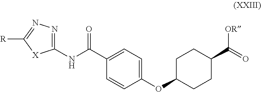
N1=C(NC(C2=CC=C(OC3CCC(C(=O)[OR])CC3)C=C2)=O)[X]C([R])=N1
